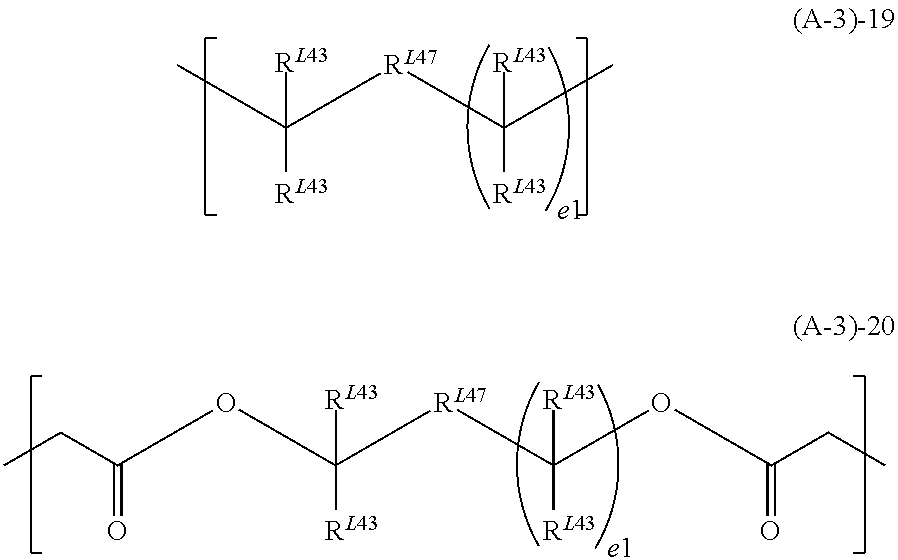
CC([RL47]C(C)([RL43])[RL43])([RL43])[RL43].C([RL47]C([RL43])([RL43])OC(CC)=O)([RL43])([RL43])OC(CC)=O
